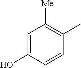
C1=C(O)C=CC(C)=C1[Me]
